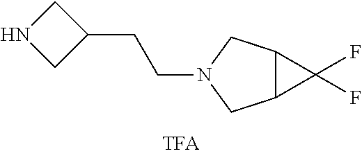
N1CC(CCN2CC3C(C2)C3(F)F)C1
